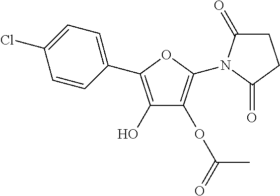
C1(C2=C(O)C(OC(=O)C)=C(N3C(=O)CCC3=O)O2)=CC=C(Cl)C=C1
